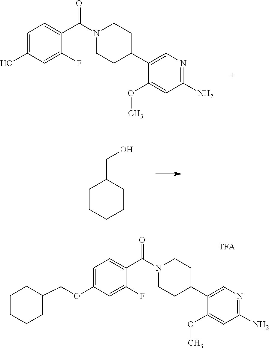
COC1=CC(N)=NC=C1C1CCN(C(C2=CC=C(O)C=C2F)=O)CC1.OCC1CCCCC1.COC1=CC(N)=NC=C1C1CCN(C(C2=CC=C(OCC3CCCCC3)C=C2F)=O)CC1
